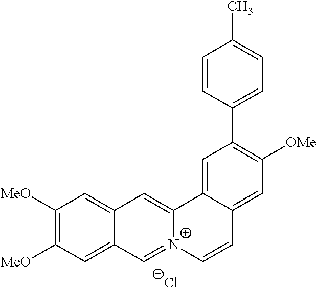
C1([MeO])=C([MeO])C=C2C(=C1)C=C1[N+](=C2)C=CC2=CC([OMe])=C(C3=CC=C(C)C=C3)C=C12.[Cl-]
